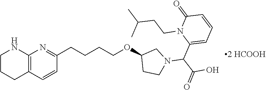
C12=C(C=CC(CCCCOC3CCN(C(C(=O)O)C4=CC=CC(=O)N4CCC(C)C)C3)=N1)CCCN2.[2 HCOOH]
